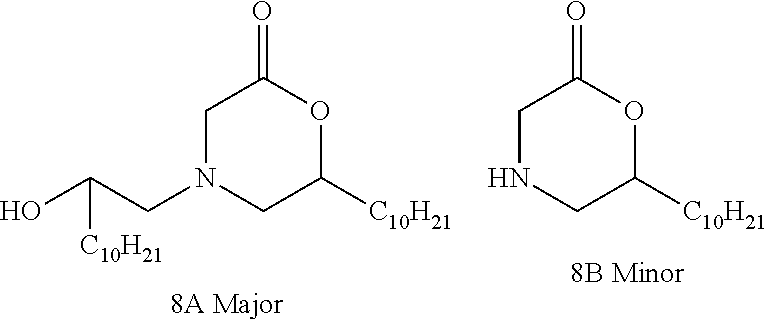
OC(CN1CC([C10H21])OC(=O)C1)[C10H21].N1CC([C10H21])OC(=O)C1
